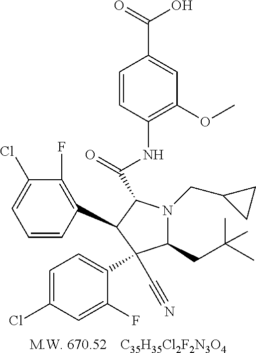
[ C35H35Cl2F2N3O4].C1=CC(C2C(C(=O)NC3=C(OC)C=C(C(O)=O)C=C3)N(CC3CC3)C(CC(C)(C)C)C2(C2=CC=C(Cl)C=C2F)C#N)=C(F)C(Cl)=C1
